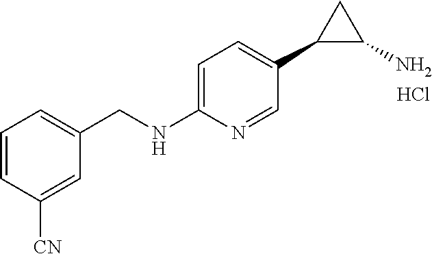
C1=C(NCC2=CC=CC([CN])=C2)N=CC(C2C(N)C2)=C1.Cl
